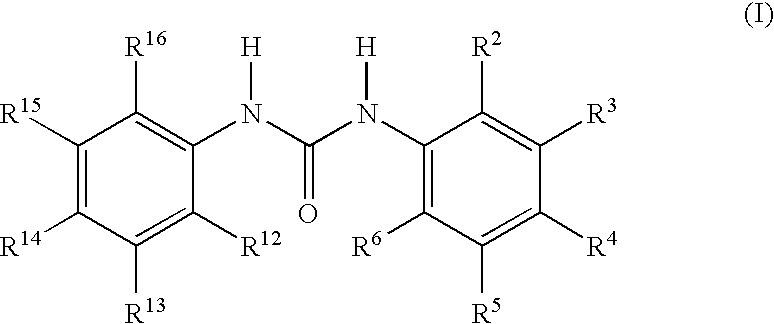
C1([R15])=C([R14])C([R13])=C([R12])C(N(C(=O)N(C2=C([R6])C([R5])=C([R4])C([R3])=C2[R2])[H])[H])=C1[R16]
